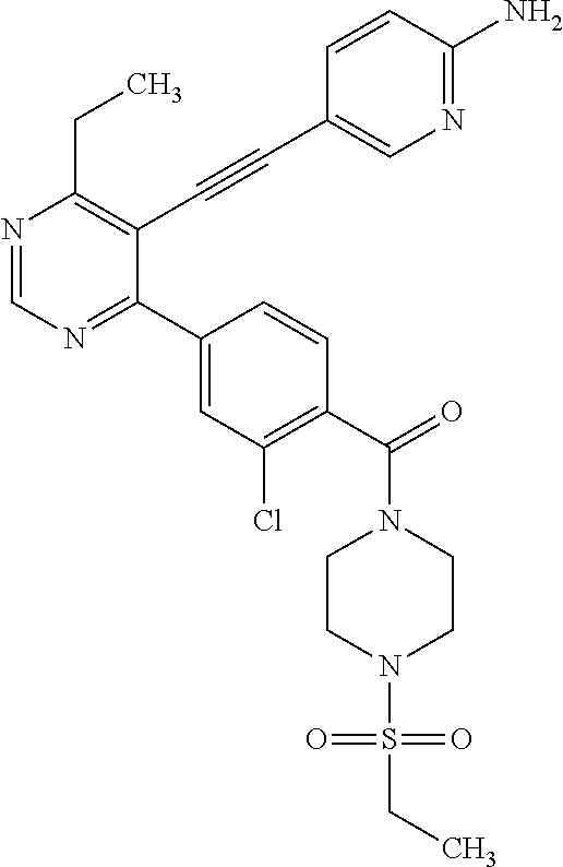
N1=CN=C(C2=CC(Cl)=C(C(=O)N3CCN(S(CC)(=O)=O)CC3)C=C2)C(C#CC2=CN=C(N)C=C2)=C1CC
